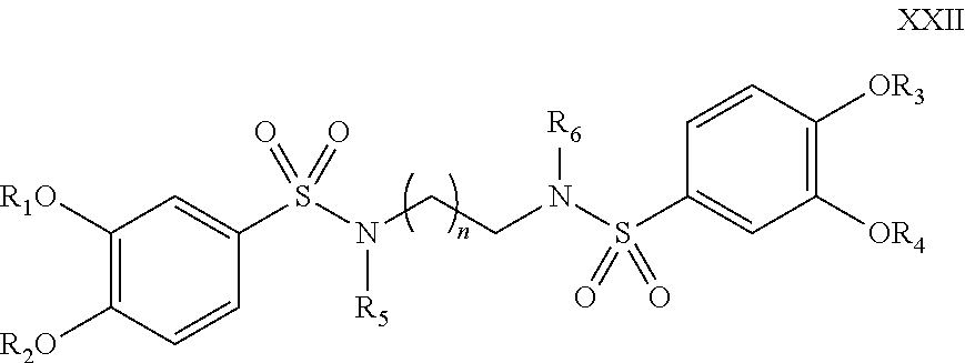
C1([R1O])=C([R2O])C=CC(S(N([R5])CCN(S(C2=CC([OR4])=C([OR3])C=C2)(=O)=O)[R6])(=O)=O)=C1
